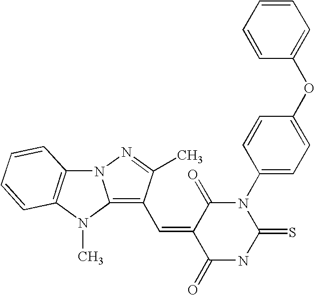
C1=CC=CC(OC2=CC=C(N3C(=O)C(=CC4=C5N(N=C4C)C4=C(N5C)C=CC=C4)C(=O)NC3=S)C=C2)=C1
